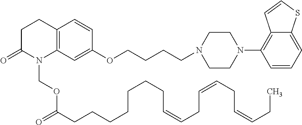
C1C(=O)N(COC(CCCCCCCC=CCC=CCC=CCC)=O)C2=C(C1)C=CC(OCCCCN1CCN(C3=C4C(=CC=C3)SC=C4)CC1)=C2
